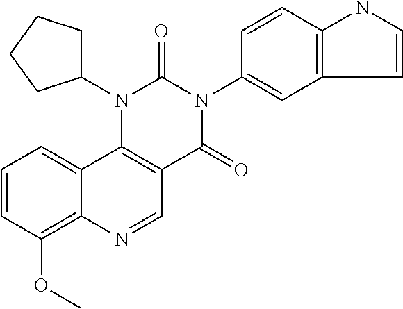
C1=CC(OC)=C2C(=C1)C1=C(C=N2)C(=O)N(C2=CC3=C(C=C2)NC=C3)C(=O)N1C1CCCC1
